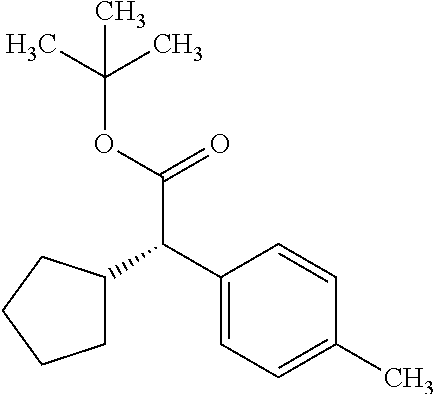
C1(C(C(OC(C)(C)C)=O)C2CCCC2)=CC=C(C)C=C1
